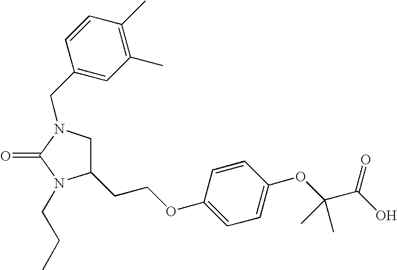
C1=CC(OCCC2CN(CC3=CC(C)=C(C)C=C3)C(=O)N2CCC)=CC=C1OC(C(O)=O)(C)C
